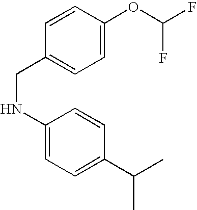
N(C1=CC=C(C(C)C)C=C1)CC1=CC=C(OC(F)F)C=C1
